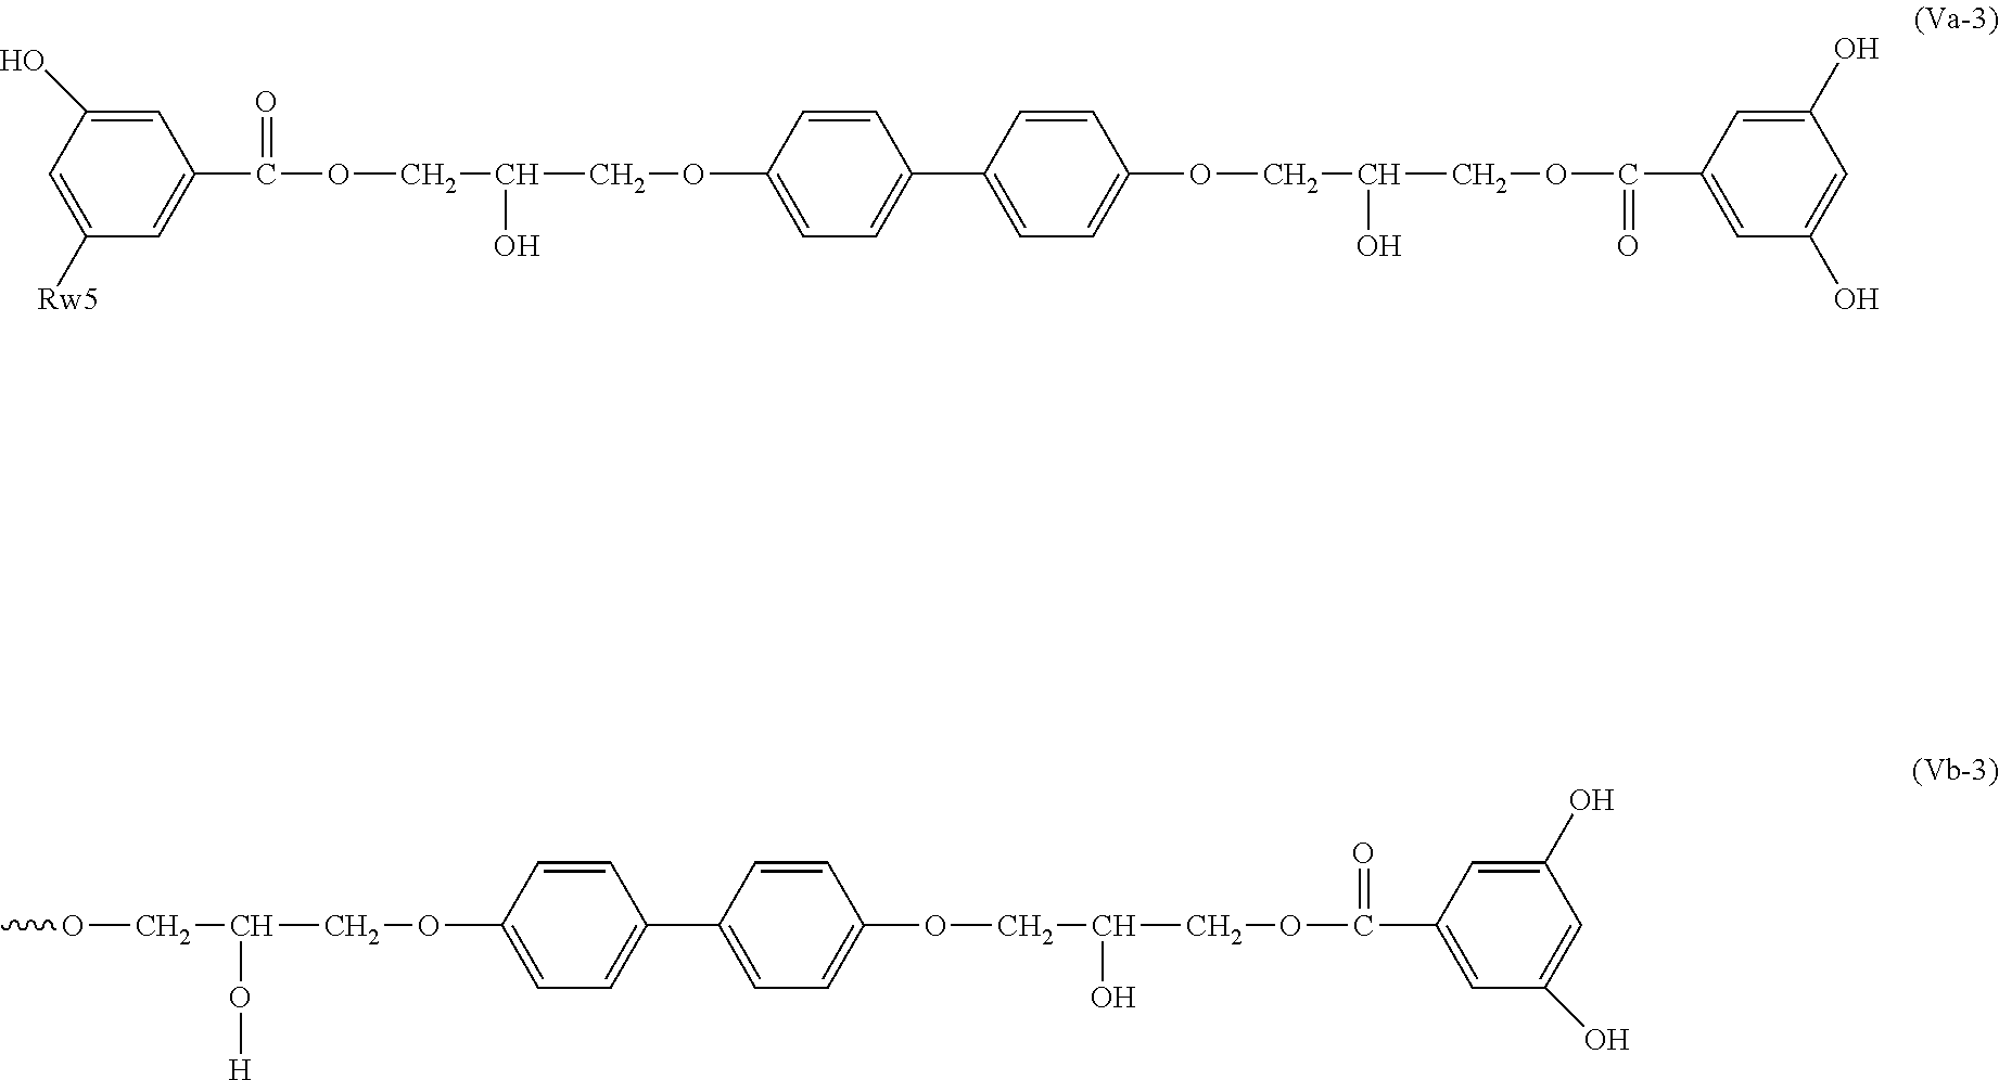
C1=C(O)C=C([Rw5])C=C1C(OCC(COC1=CC=C(C2=CC=C(OCC(O)COC(C3=CC(O)=CC(O)=C3)=O)C=C2)C=C1)O)=O.COCC(COC1=CC=C(C2=CC=C(OCC(COC(C3=CC(O)=CC(O)=C3)=O)O)C=C2)C=C1)O[H]
